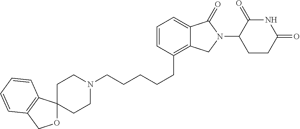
C1N(CCCCCC2=C3C(=CC=C2)C(=O)N(C2C(=O)NC(=O)CC2)C3)CCC2(C1)OCC1=C2C=CC=C1
